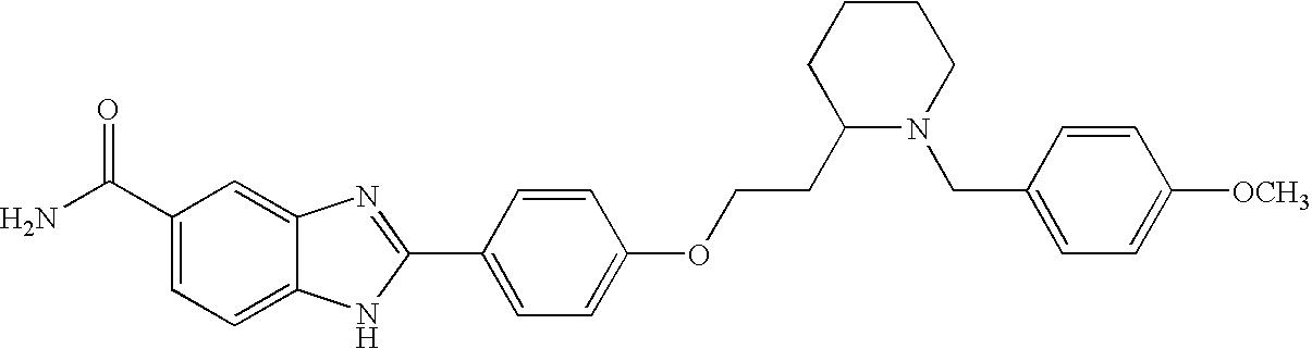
C12=CC(C(=O)N)=CC=C1NC(C1=CC=C(OCCC3N(CC4=CC=C([OCH3])C=C4)CCCC3)C=C1)=N2
